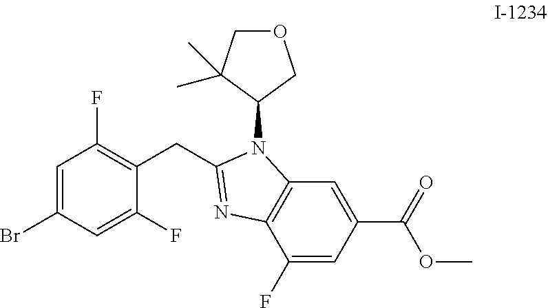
C1=C(Br)C=C(F)C(CC2=NC3=C(N2C2COCC2(C)C)C=C(C(OC)=O)C=C3F)=C1F
